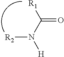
[R1]C(=O)N([R2])[H]
